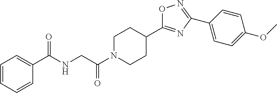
C1=CC=CC(C(NCC(N2CCC(C3=NC(C4=CC=C(OC)C=C4)=NO3)CC2)=O)=O)=C1
